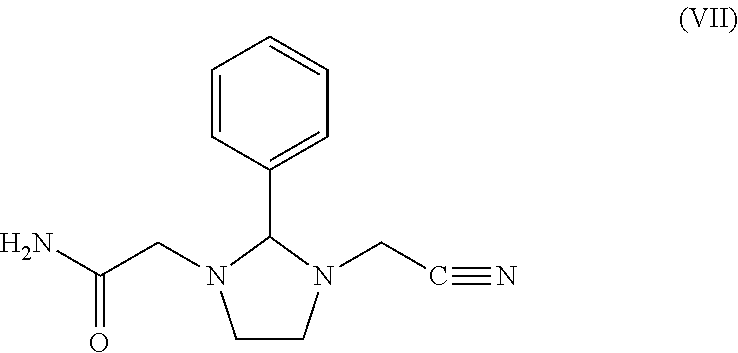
C1CN(CC#N)C(C2=CC=CC=C2)N1CC(N)=O
